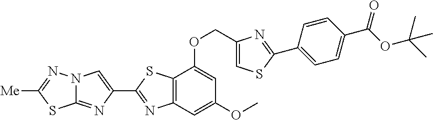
C1(COC2=CC(OC)=CC3=C2SC(C2=CN4C(=N2)SC([Me])=N4)=N3)=CSC(C2=CC=C(C(OC(C)(C)C)=O)C=C2)=N1
